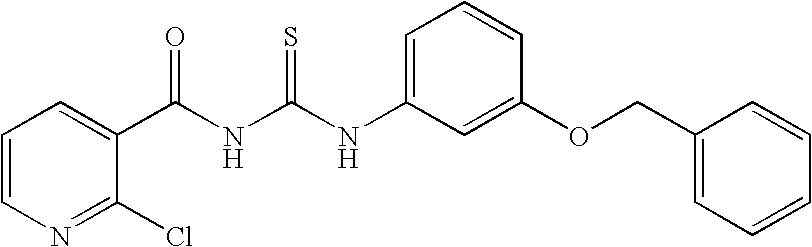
C1=CN=C(Cl)C(C(NC(NC2=CC=CC(OCC3=CC=CC=C3)=C2)=S)=O)=C1
